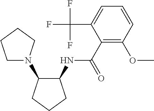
C1(NC(C2=C(OC)C=CC=C2C(F)(F)F)=O)C(N2CCCC2)CCC1
